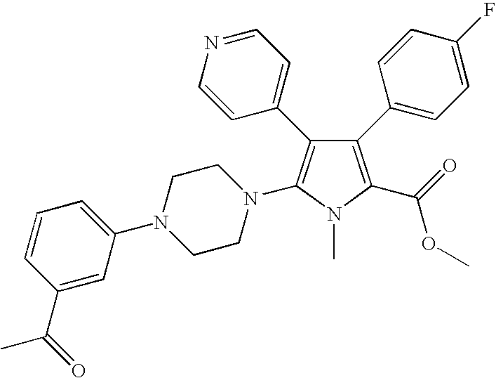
C1(C2=CC=C(F)C=C2)=C(C(=O)OC)N(C)C(N2CCN(C3=CC=CC(C(=O)C)=C3)CC2)=C1C1=CC=NC=C1
